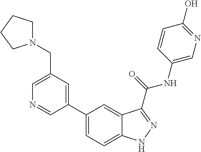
C1(CN2CCCC2)=CN=CC(C2=CC=C3C(=C2)C(C(NC2=CN=C(O)C=C2)=O)=NN3)=C1
